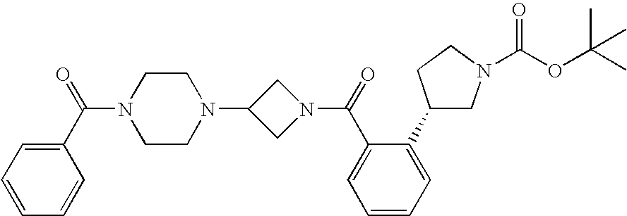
N1(C2CN(C(C3=CC=CC=C3C3CN(C(OC(C)(C)C)=O)CC3)=O)C2)CCN(C(=O)C2=CC=CC=C2)CC1
